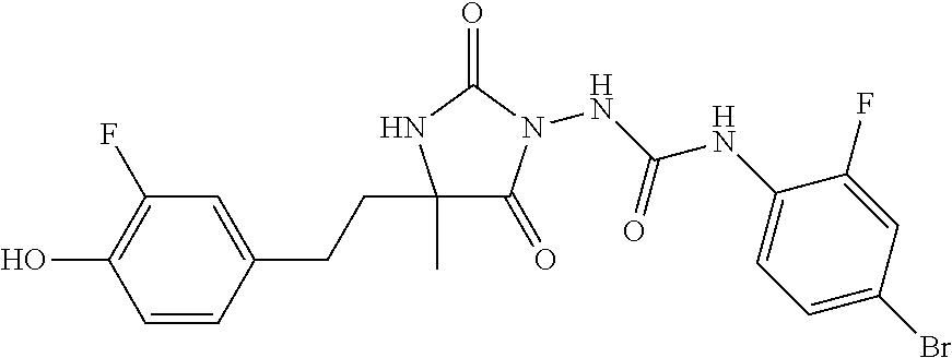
N(C(NC1=CC=C(Br)C=C1F)=O)N1C(=O)C(C)(CCC2=CC(F)=C(O)C=C2)NC1=O
